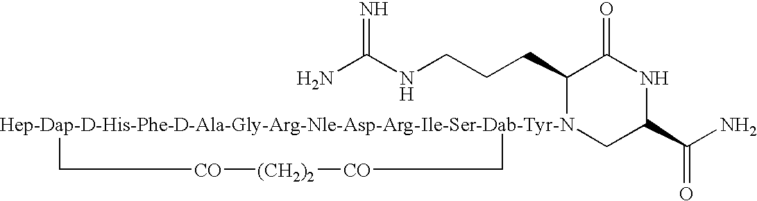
NC(NCCCC1[Hep-Dap-D-His-Phe-D-Ala-Gly-Arg-Nle-Asp-Arg-Ile-Ser-Dab-Tyr-N]2(CC(C(N)=O)NC1=O)C[CO][(CH2)2][CO]C2)=N
